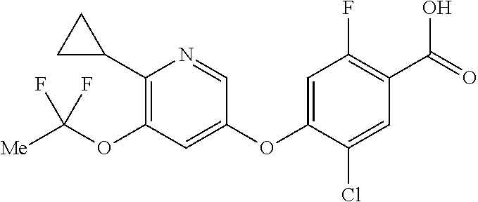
O(C1=C(C2CC2)N=CC(OC2=CC(F)=C(C(=O)O)C=C2Cl)=C1)C(F)(F)[Me]
